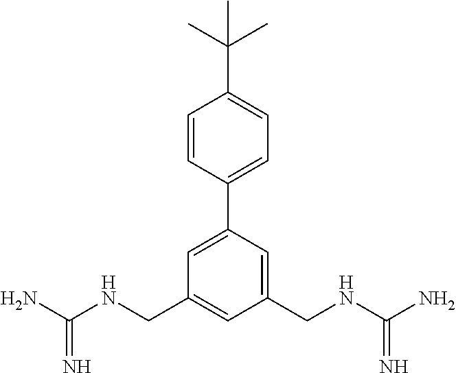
C1(CNC(N)=N)=CC(CNC(N)=N)=CC(C2=CC=C(C(C)(C)C)C=C2)=C1
